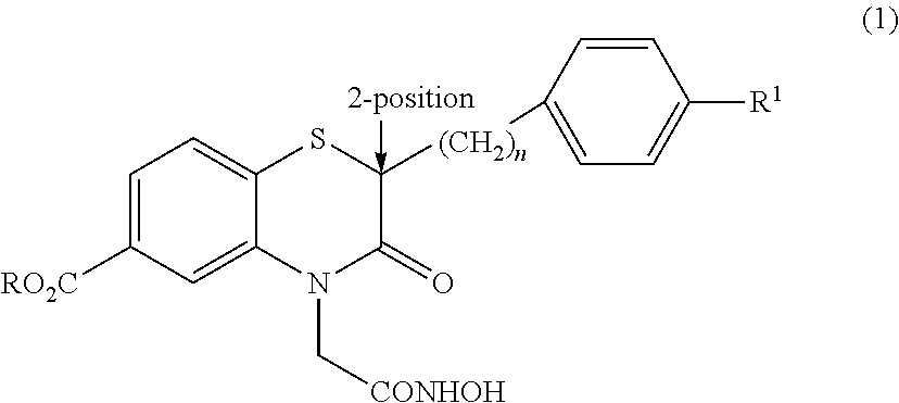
C1=C([RO2C])C=C2C(=C1)SC([(CH2)n]C1=CC=C([R1])C=C1)(-[2-position])C(=O)N2C[CONHOH]
